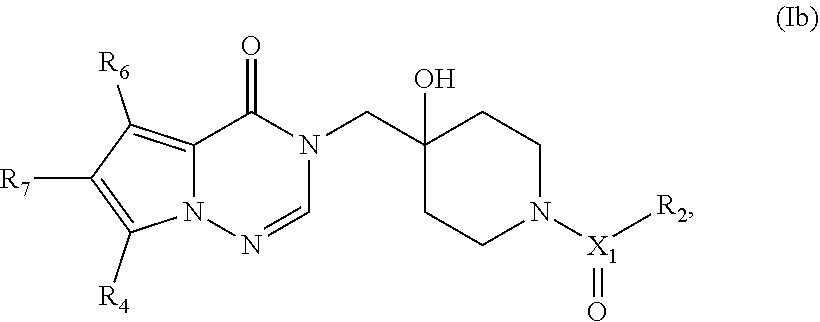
C12=C([R6])C([R7])=C([R4])N1N=CN(CC1(O)CCN([X1]([R2])=O)CC1)C2=O
